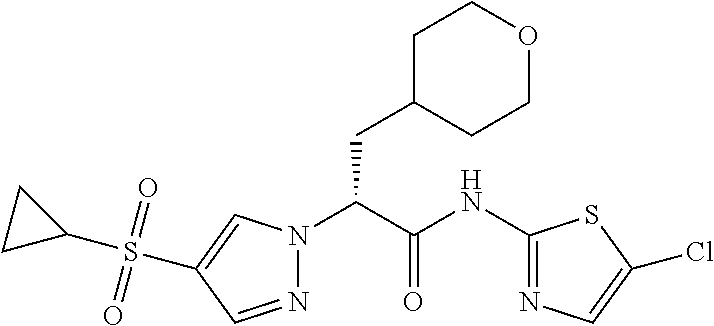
N1=CC(S(C2CC2)(=O)=O)=CN1C(C(NC1=NC=C(Cl)S1)=O)CC1CCOCC1
